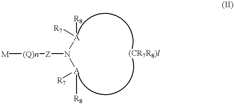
[M][(Q)n][Z]N([A]([R8])[R7])[A]([R8])[R7]
